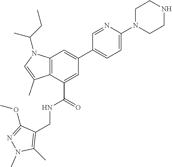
C12=C(C(C(=O)NCC3=C(C)N(C)N=C3OC)=CC(C3=CC=C(N4CCNCC4)N=C3)=C1)C(C)=CN2C(CC)C
